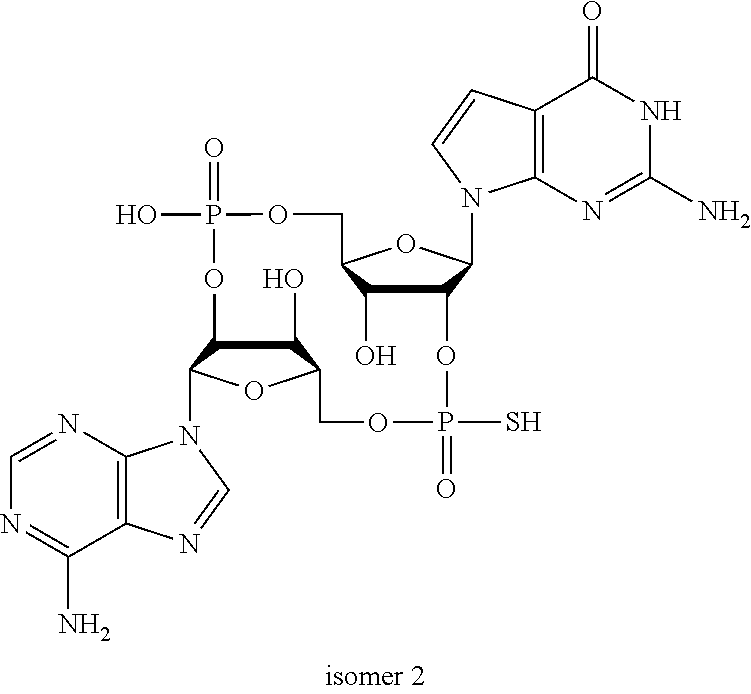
C12=C(N=CN=C1N)N(C1C3C(O)C(O1)COP(S)(=O)OC1C(N4C5=C(C(=O)NC(N)=N5)C=C4)OC(COP(O)(=O)O3)C1O)C=N2
